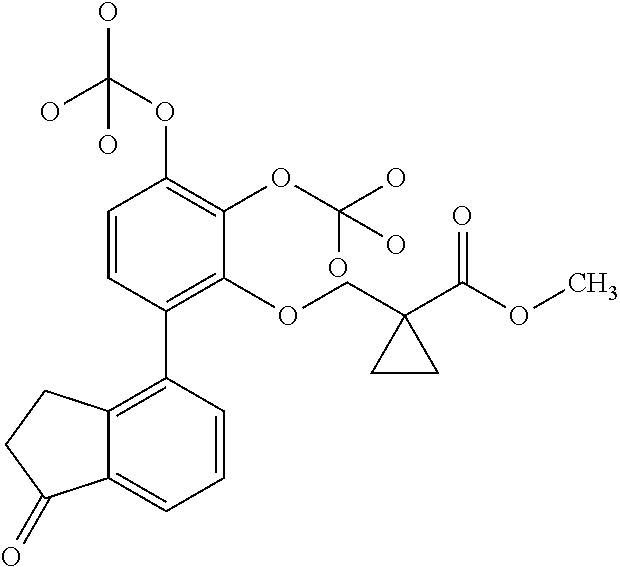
C1=CC(C2=C3C(=CC=C2)C(=O)CC3)=C(OCC2(C(OC)=O)CC2)C(OC(O)(O)O)=C1OC(O)(O)O
